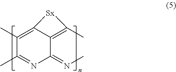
C1(C)=C2C(=C(C)[Sx]2)C(=NC)N=C1C
